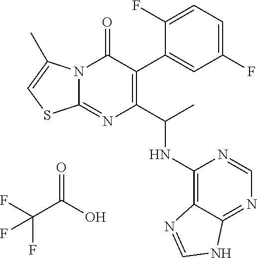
C1(C(C)NC2=C3C(=NC=N2)NC=N3)=C(C2=CC(F)=CC=C2F)C(=O)N2C(=N1)SC=C2C.FC(C(O)=O)(F)F
